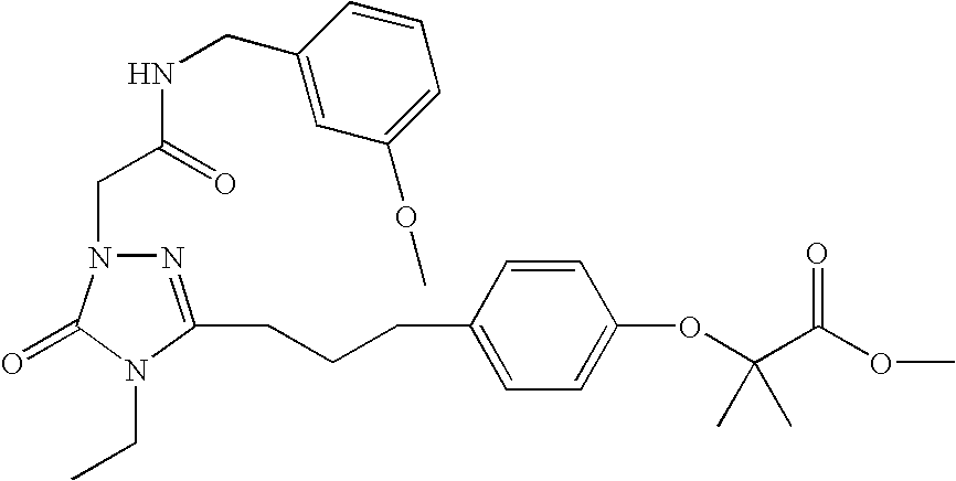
N1=C(CCCC2=CC=C(OC(C(OC)=O)(C)C)C=C2)N(CC)C(=O)N1CC(NCC1=CC(OC)=CC=C1)=O
